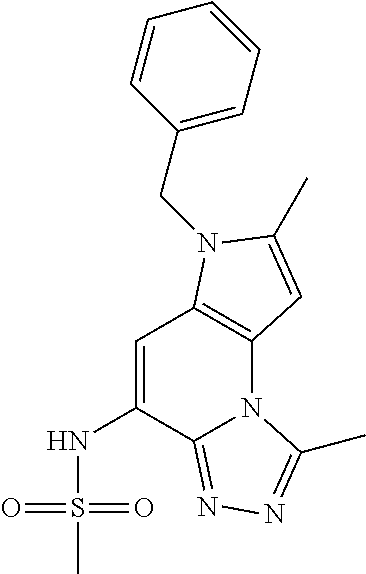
C1=C(NS(C)(=O)=O)C2=NN=C(C)N2C2=C1N(CC1=CC=CC=C1)C(C)=C2
